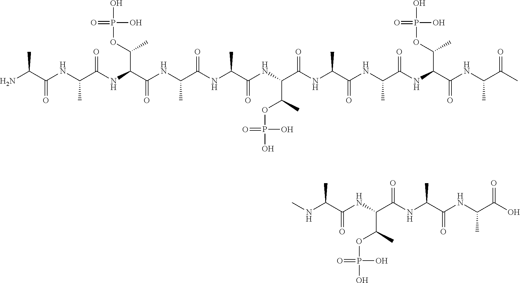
CC(C(NC(C(NC(C(C)OP(O)(O)=O)C(=O)NC(C)C(=O)NC(C)C(=O)NC(C(NC(C(NC(C(NC(C(NC(C(C)=O)C)=O)C(OP(O)(O)=O)C)=O)C)=O)C)=O)C(C)OP(O)(O)=O)=O)C)=O)N.C(C)(C(=O)NC(C(NC(C(NC(C(O)=O)C)=O)C)=O)C(C)OP(O)(O)=O)NC
